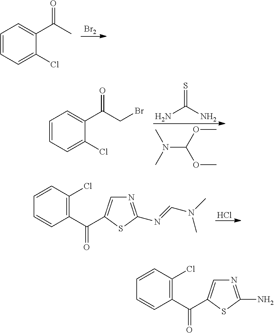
[Br2].C1=CC=C(Cl)C(C(C)=O)=C1.N(C(OC)OC)(C)C.NC(N)=S.C1=CC=C(Cl)C(C(CBr)=O)=C1.Cl.C1(C(=O)C2=CN=C(N=CN(C)C)S2)=C(Cl)C=CC=C1.C1(C(=O)C2=CN=C(N)S2)=C(Cl)C=CC=C1
